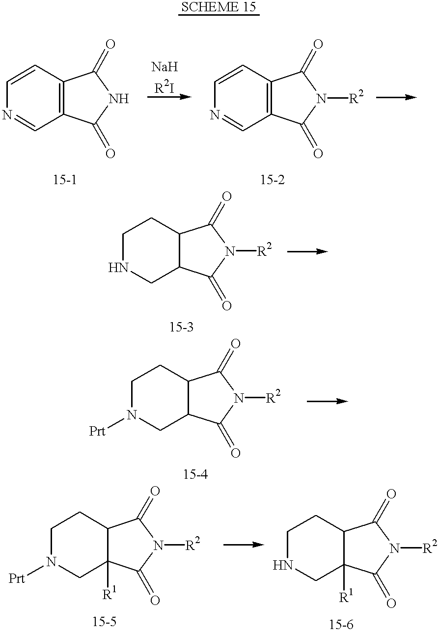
C1=CC2=C(C=N1)C(=O)NC2=O.C1=CC2=C(C=N1)C(=O)N([R2])C2=O.C1N([Prt])CC2([R1])C(C1)C(=O)N([R2])C2=O.C1NCC2([R1])C(C1)C(=O)N([R2])C2=O.C1NCC2C(C1)C(=O)N([R2])C2=O.C1N([Prt])CC2C(C1)C(=O)N([R2])C2=O
